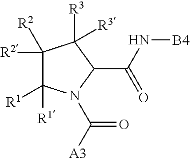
C1([R2])([R2])C([R1])([R1])N(C([A3])=O)C(C(N[B4])=O)C1([R3])[R3]
